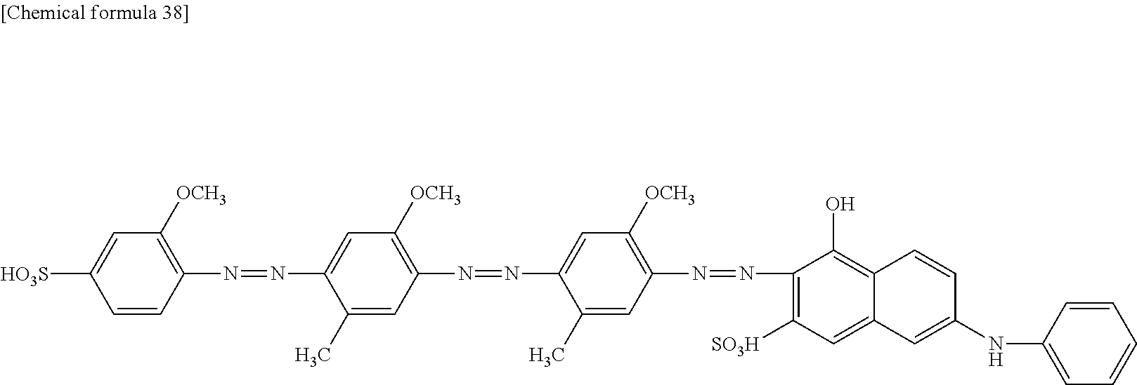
[HO3S]C1=CC([OCH3])=C(N=NC2=CC([OCH3])=C(N=NC3=CC([OCH3])=C(N=NC4=C([SO3H])C=C5C(=C4O)C=CC(NC4=CC=CC=C4)=C5)C=C3C)C=C2C)C=C1
